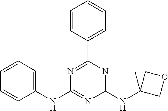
C1=CC=CC(NC2=NC(NC3(C)COC3)=NC(C3=CC=CC=C3)=N2)=C1
